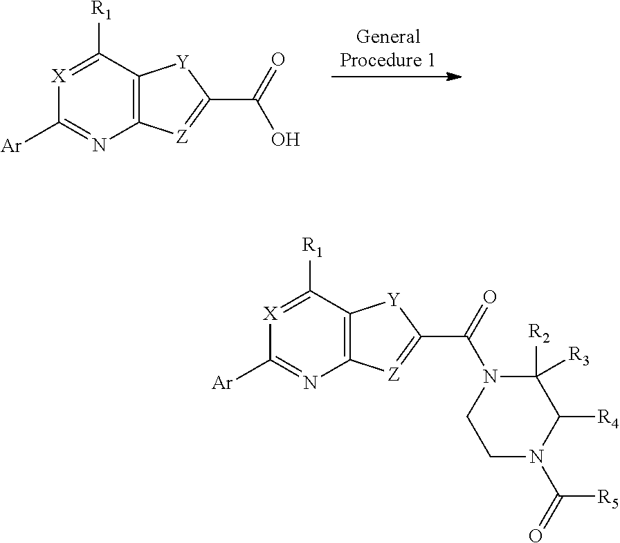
[Ar]C1=NC2=C(C([R1])=[X]1)[Y]C(C(O)=O)=[Z]2.[GeneralProcedure 1].[Ar]C1=NC2=C(C([R1])=[X]1)[Y]C(C(N1CCN(C(=O)[R5])C([R4])C1([R2])[R3])=O)=[Z]2
